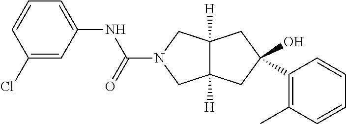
C1(Cl)=CC(NC(N2CC3([H])C([H])(C2)CC(O)(C2=C(C)C=CC=C2)C3)=O)=CC=C1
